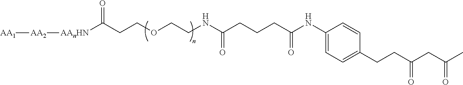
[AAnHN](C(CCOCCNC(CCCC(NC1=CC=C(CCC(CC(C)=O)=O)C=C1)=O)=O)=O)[AA2][AA1]
